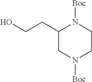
C1(CCO)CN([Boc])CCN1[Boc]
